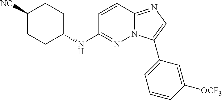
C1([NC])CCC(NC2=NN3C(=NC=C3C3=CC=CC([OCF3])=C3)C=C2)CC1
